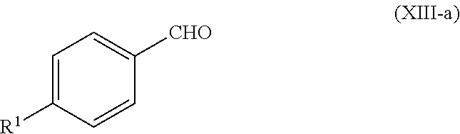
C1=C([R1])C=CC([CHO])=C1
